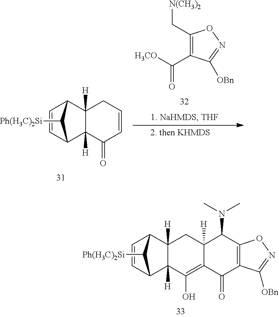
C1=CC2C3([H])C([H])(C1C2[Ph(H3C)2Si])CC1([H])C(=C3O)C(=O)C2=C(C1N(C)C)ON=C2[OBn].C1=CC2C3([H])C([H])(C1C2[Ph(H3C)2Si])CC=CC3=O.C1(C[N(CH3)2])=C(C([H3CO])=O)C([OBn])=NO1
